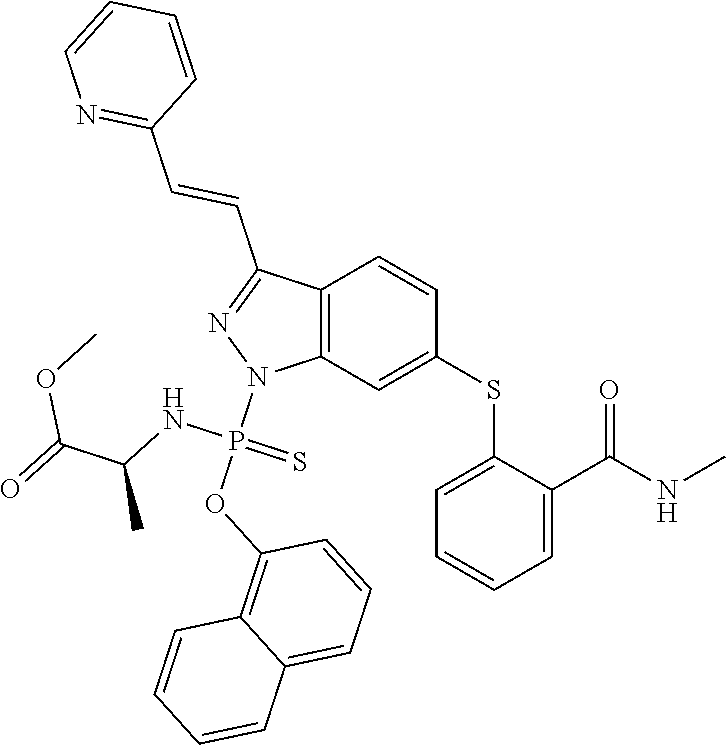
C1(SC2=CC3=C(C=C2)C(C=CC2=NC=CC=C2)=NN3P(OC2=C3C(=CC=C2)C=CC=C3)(NC(C)C(=O)OC)=S)=CC=CC=C1C(NC)=O
